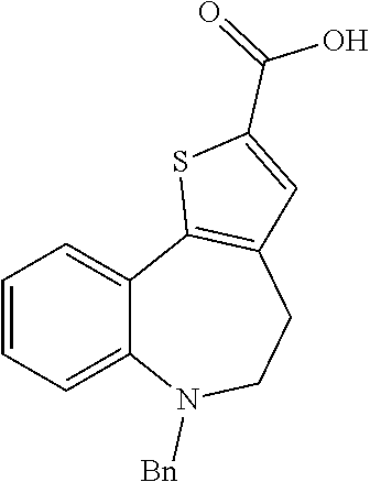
C1=CC=C2C(=C1)C1=C(CCN2[Bn])C=C(C(=O)O)S1
